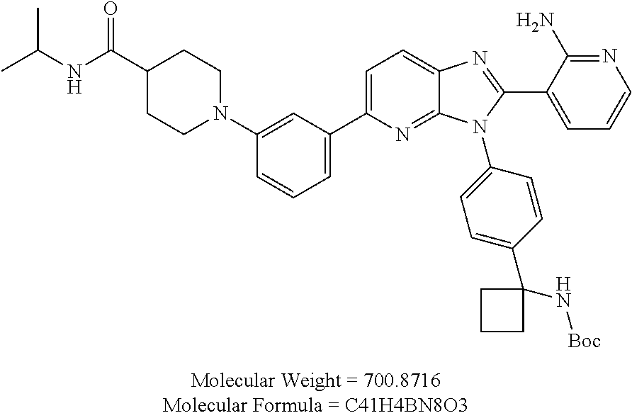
C1(C2=CC=C3C(=N2)N(C2=CC=C(C4(N[Boc])CCC4)C=C2)C(C2=CC=CN=C2N)=N3)=CC=CC(N2CCC(C(NC(C)C)=O)CC2)=C1
